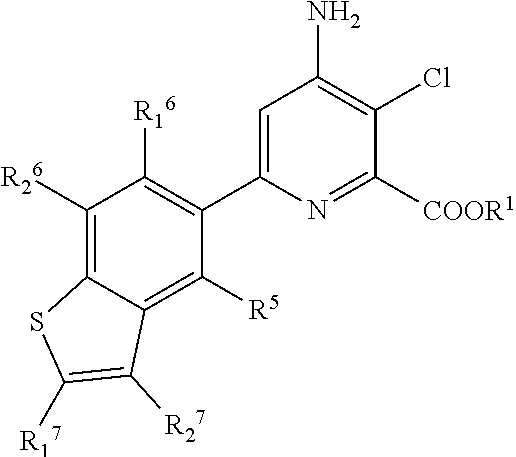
C1=C(C2=C([R16])C([R26])=C3C(=C2[R5])C([R27])=C([R17])S3)N=C([COOR1])C(Cl)=C1N
